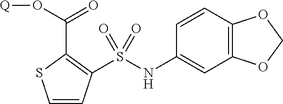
C(C1=C(S(NC2=CC3=C(C=C2)OCO3)(=O)=O)C=CS1)(O[Q])=O
